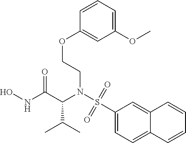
C12=CC(S(N(C(C(NO)=O)C(C)C)CCOC3=CC(OC)=CC=C3)(=O)=O)=CC=C1C=CC=C2
